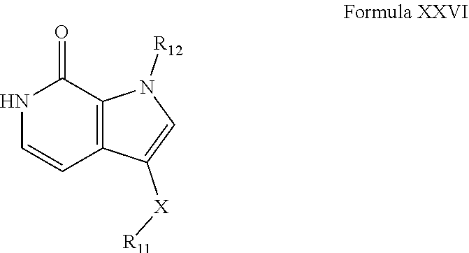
[R11][X]C1=CN([R12])C2=C1C=CNC2=O
